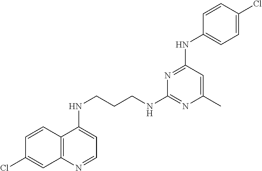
C1=CC2=C(C=C1Cl)N=CC=C2NCCCNC1=NC(C)=CC(NC2=CC=C(Cl)C=C2)=N1
